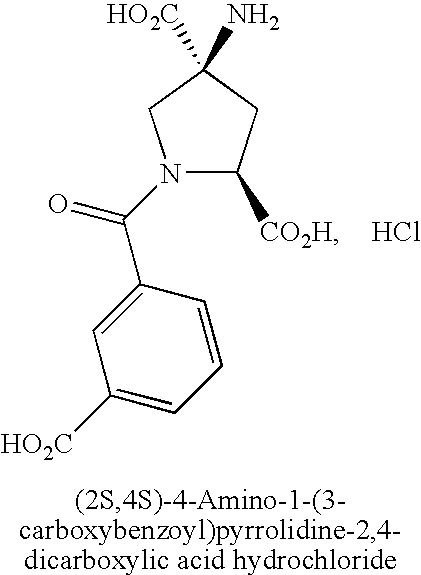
N1(C(C2=CC([HO2C])=CC=C2)=O)C([CO2H])CC([HO2C])(N)C1.Cl
